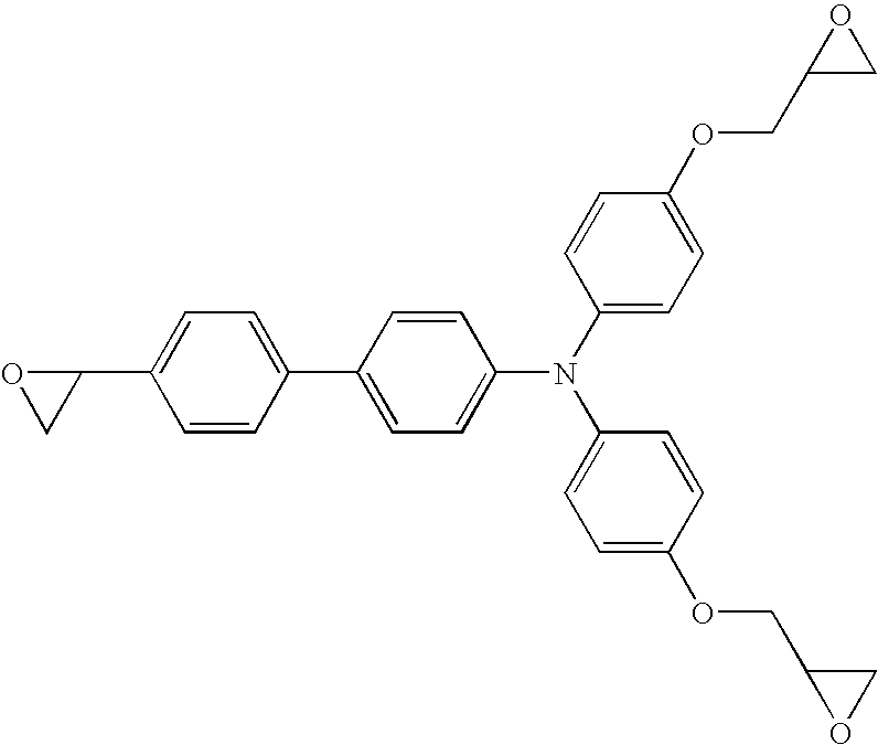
C1=CC(C2=CC=C(N(C3=CC=C(OCC4CO4)C=C3)C3=CC=C(OCC4OC4)C=C3)C=C2)=CC=C1C1OC1
